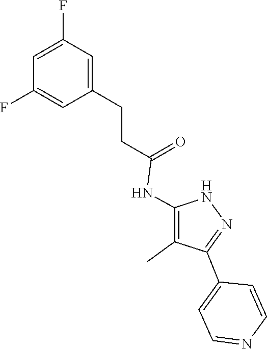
N1C(NC(CCC2=CC(F)=CC(F)=C2)=O)=C(C)C(C2=CC=NC=C2)=N1
